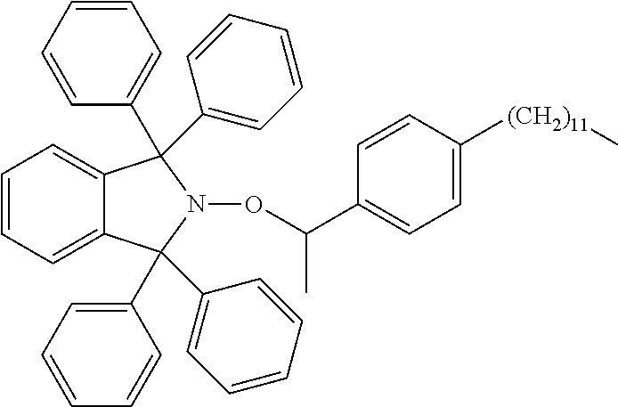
C1=CC=C2C(=C1)C(C1=CC=CC=C1)(C1=CC=CC=C1)N(OC(C1=CC=C([(CH2)11]C)C=C1)C)C2(C1=CC=CC=C1)C1=CC=CC=C1
